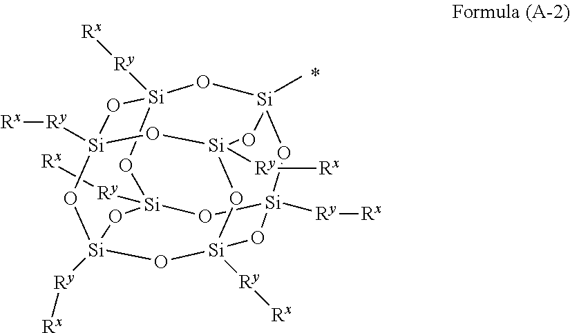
[Si]12([Ry][Rx])O[Si]3([Ry][Rx])O[Si]4([Ry][Rx])O[Si]([Ry][Rx])(O1)O[Si]1(C)O[Si]([Ry][Rx])(O2)O[Si]([Ry][Rx])(O3)O[Si]([Ry][Rx])(O4)O1
